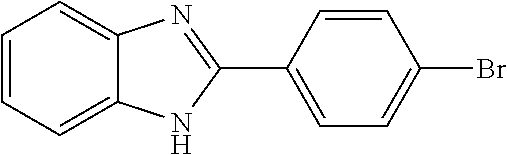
C1=CC=C2C(=C1)N=C(C1=CC=C(Br)C=C1)N2
